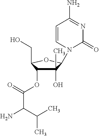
C1(O)(C)C(OC(=O)C(N)C(C)C)C(CO)OC1N1C(=O)N=C(N)C=C1
